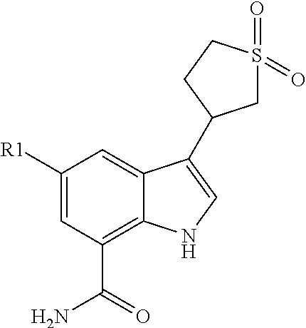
C1([R1])=CC(C(=O)N)=C2C(=C1)C(C1CS(=O)(=O)CC1)=CN2
